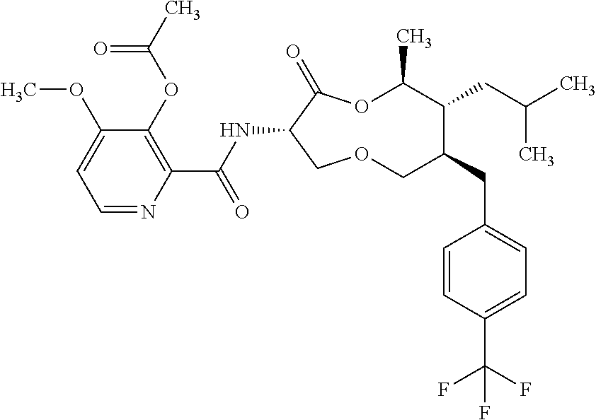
C1(OC)=CC=NC(C(NC2C(=O)OC(C)C(CC(C)C)C(CC3=CC=C(C(F)(F)F)C=C3)COC2)=O)=C1OC(C)=O
